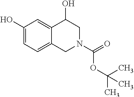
C1(O)=CC=C2C(=C1)C(O)CN(C(=O)OC(C)(C)C)C2
